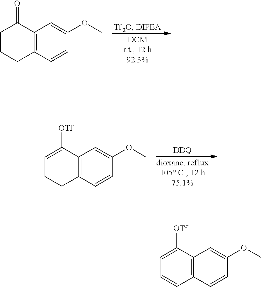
C12=C(C=CC(OC)=C1)CCCC2=O.C12=C(C=CC(OC)=C1)CCC=C2[OTf].[DDQ].C12=C(C=CC(OC)=C1)C=CC=C2[OTf]
